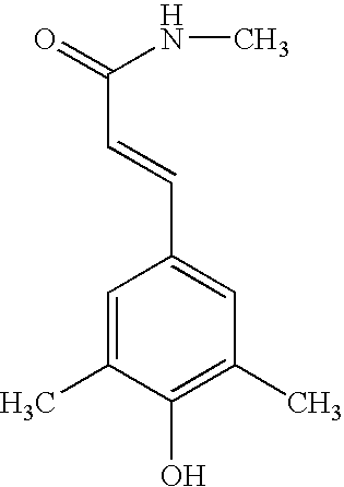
C1=C(C)C(O)=C(C)C=C1C=CC(=O)NC
